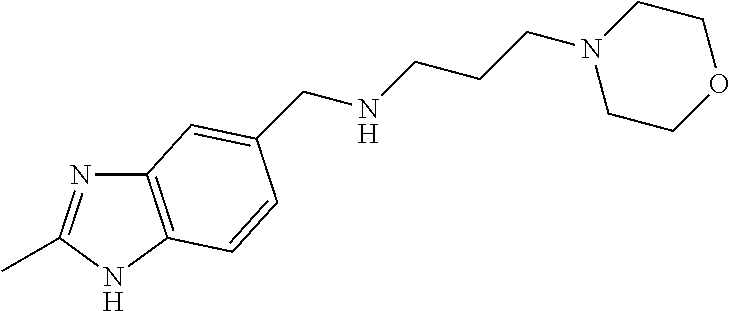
C12=C(NC(C)=N1)C=CC(CNCCCN1CCOCC1)=C2
